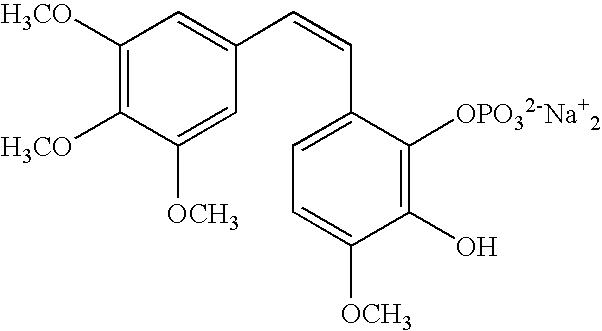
C1([H3CO])=C([H3CO])C([OCH3])=CC(C=CC2=CC=C([OCH3])C(O)=C2[OPO32-Na+2])=C1
